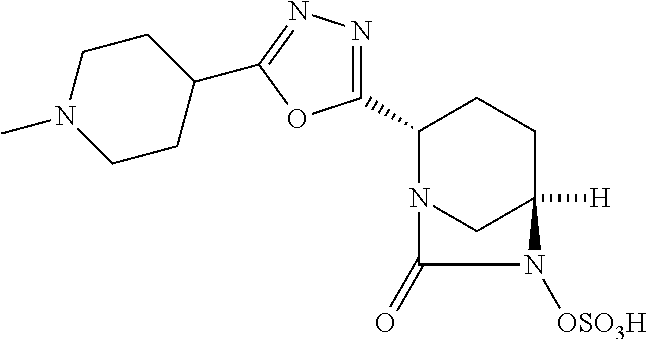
C1(C2=NN=C(C3CCN(C)CC3)O2)N2CC([H])(CC1)N([OSO3H])C2=O
